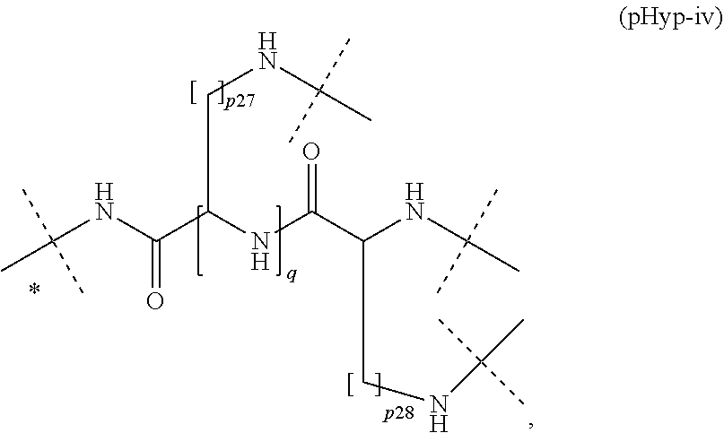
CC(C)(C)NC(C(NC(C(NC(C)(C)C)CNC(C)(C)C)=O)CNC(C)(C)C)=O
